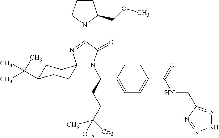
N1(C(C2=CC=C(C(=O)NCC3=NNN=N3)C=C2)CCC(C)(C)C)C(=O)C(N2CCCC2COC)=NC12CCC(C(C)(C)C)CC2
